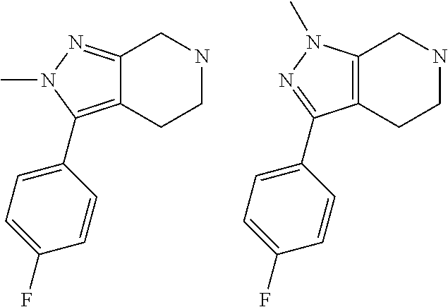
C12=NN(C)C(C3=CC=C(F)C=C3)=C1CCNC2.C12=C(CCNC1)C(C1=CC=C(F)C=C1)=NN2C
